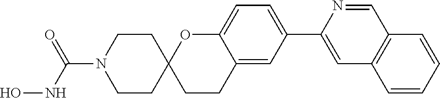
C1=C2C(=CC(C3=CC4=C(C=N3)C=CC=C4)=C1)CCC1(O2)CCN(C(NO)=O)CC1
